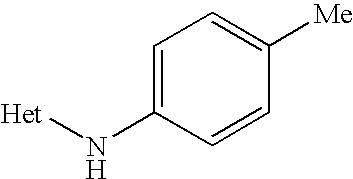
C1=C(N[Het])C=CC([Me])=C1
